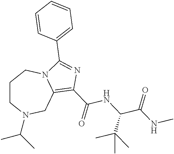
C1CN(C(C)C)CC2=C(C(=O)NC(C(NC)=O)C(C)(C)C)N=C(C3=CC=CC=C3)N2C1
